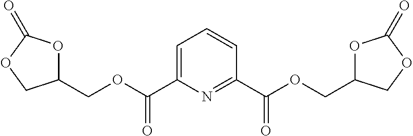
C1(COC(=O)C2=CC=CC(C(=O)OCC3OC(=O)OC3)=N2)OC(=O)OC1
